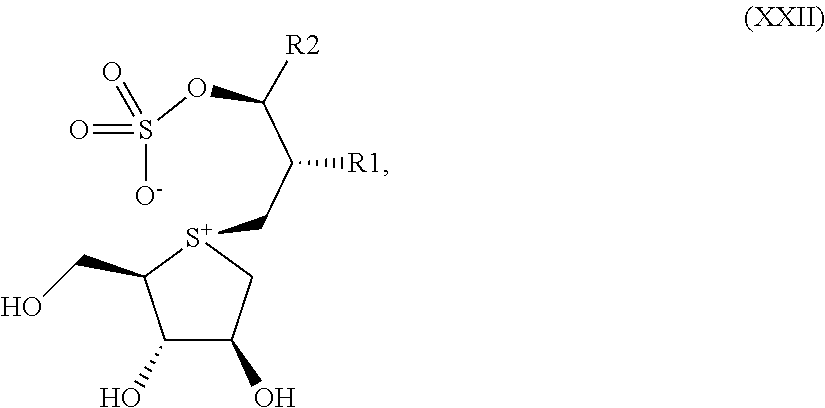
C1(O)C(O)C[S+](CC(C(OS([O-])(=O)=O)[R2])[R1])C1CO
